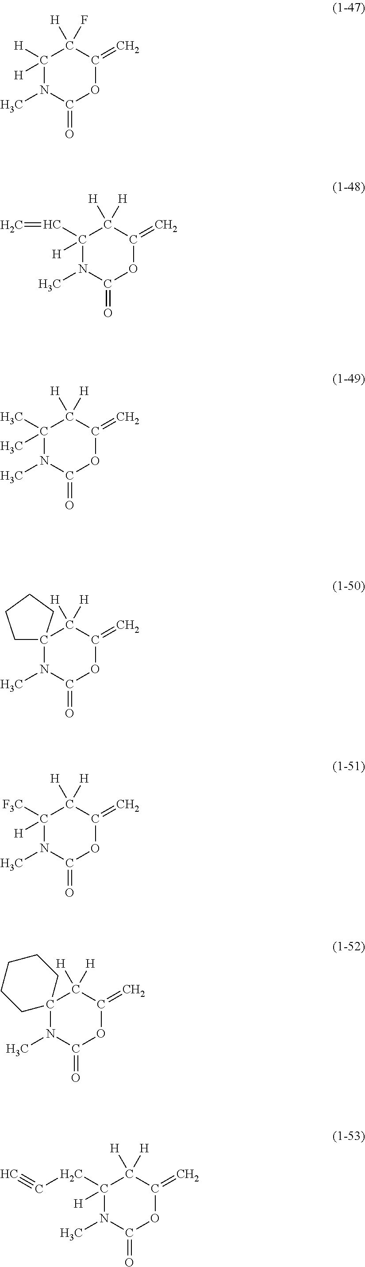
C1([H])([H])N(C)C(=O)OC(=C)C1([H])F.C1(C=C)([H])N(C)C(=O)OC(=C)C1([H])[H].C1(C)(C)N(C)C(=O)OC(=C)C1([H])[H].C12(N(C)C(=O)OC(=C)C1([H])[H])CCCC2.C1([F3C])([H])N(C)C(=O)OC(=C)C1([H])[H].C12(N(C)C(=O)OC(=C)C1([H])[H])CCCCC2.C1(CC#C)([H])N(C)C(=O)OC(=C)C1([H])[H]
